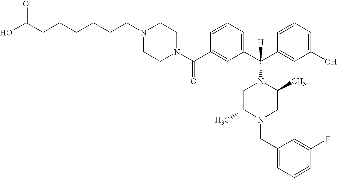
C1(C(N2CCN(CCCCCCC(O)=O)CC2)=O)=CC(C(C2=CC(O)=CC=C2)([H])N2CC(C)N(CC3=CC=CC(F)=C3)CC2C)=CC=C1
